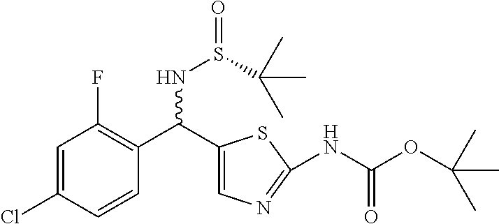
C1(C(C2=C(F)C=C(Cl)C=C2)NS(=O)C(C)(C)C)=CN=C(NC(=O)OC(C)(C)C)S1
